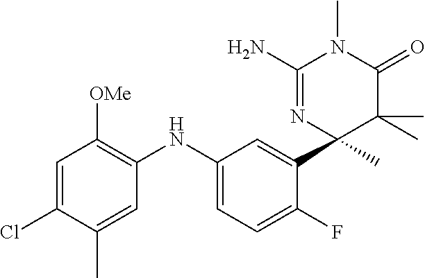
C1(NC2=CC=C(F)C(C3(C)C(C)(C)C(=O)N(C)C(N)=N3)=C2)=C([OMe])C=C(Cl)C(C)=C1
